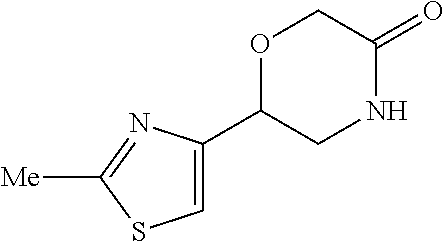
O1C(C2=CSC([Me])=N2)CNC(=O)C1
